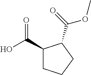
C1(C(O)=O)CCCC1C(=O)OC
